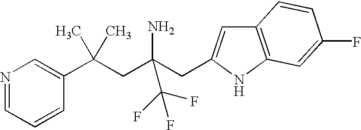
N1=CC=CC(C(CC(CC2=CC3=C(N2)C=C(F)C=C3)(N)C(F)(F)F)(C)C)=C1
